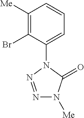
C1=C(N2N=NN([Me])C2=O)C(Br)=C([Me])C=C1
